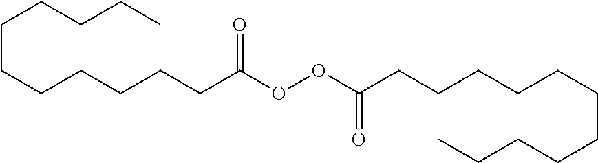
C(CCCCCCC(OOC(CCCCCCCCCCC)=O)=O)CCCC
